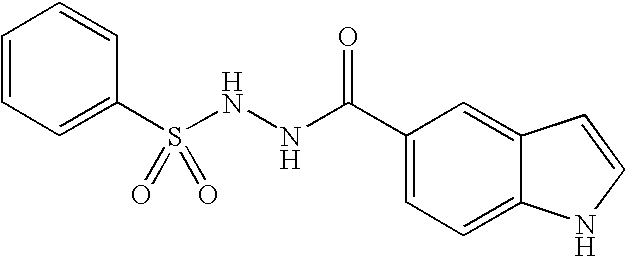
C1=CC=C(S(NNC(=O)C2=CC=C3C(=C2)C=CN3)(=O)=O)C=C1
